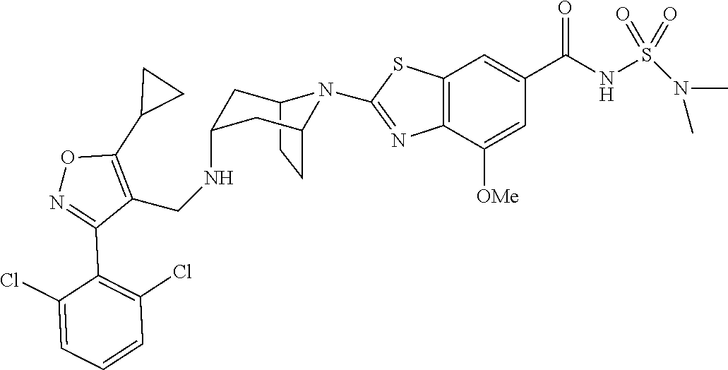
C12CCC(CC(NCC3=C(C4CC4)ON=C3C3=C(Cl)C=CC=C3Cl)C1)N2C1=NC2=C(C=C(C(NS(N(C)C)(=O)=O)=O)C=C2[OMe])S1
